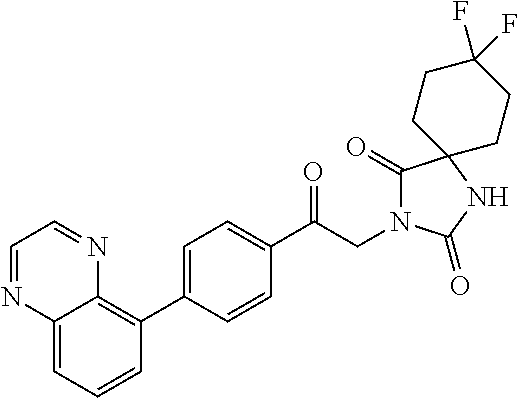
C1(C(CN2C(=O)C3(NC2=O)CCC(F)(F)CC3)=O)=CC=C(C2=C3C(=CC=C2)N=CC=N3)C=C1
